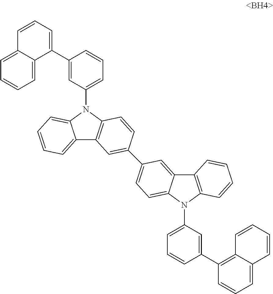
C12=CC=CC=C1N(C1=CC=CC(C3=CC=CC4=CC=CC=C43)=C1)C1=C2C=C(C2=CC=C3C(=C2)C2=C(N3C3=CC=CC(C4=C5C=CC=CC5=CC=C4)=C3)C=CC=C2)C=C1
